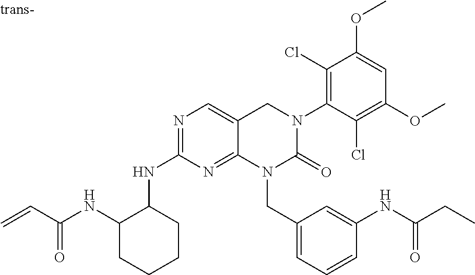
C1CCCC(NC2=NC=C3C(=N2)N(CC2=CC=CC(NC(=O)CC)=C2)C(=O)N(C2=C(Cl)C(OC)=CC(OC)=C2Cl)C3)C1NC(C=C)=O
